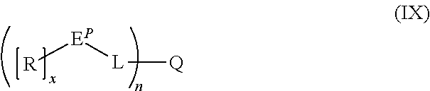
[R][EP][L][Q]
